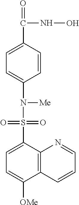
C1=CC(C(=O)NO)=CC=C1N(S(C1=CC=C([OMe])C2=C1N=CC=C2)(=O)=O)[Me]
